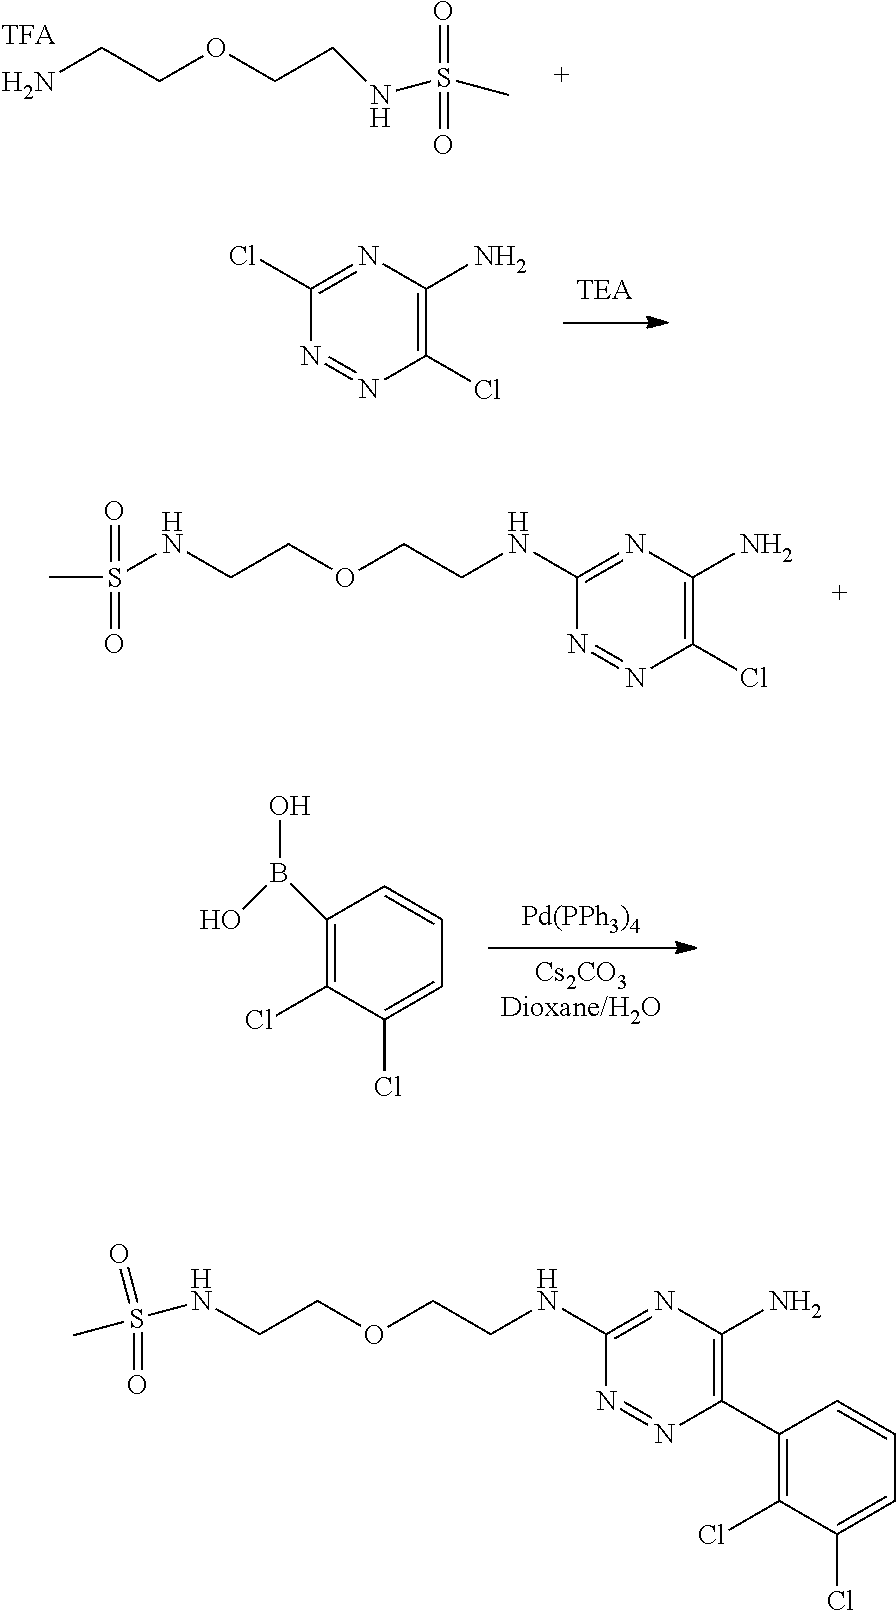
C1(C2=C(N)N=C(NCCOCCNS(C)(=O)=O)N=N2)=C(Cl)C(Cl)=CC=C1.[Pd(PPh3)4].[Cs2CO3Dioxane/H2O].C1(Cl)=C(B(O)O)C=CC=C1Cl.NCCOCCNS(C)(=O)=O.ClC1=C(N)N=C(Cl)N=N1.ClC1=C(N)N=C(NCCOCCNS(C)(=O)=O)N=N1
